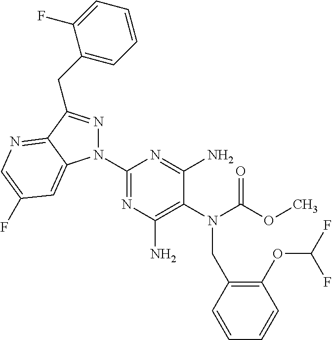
C1(N2N=C(CC3=CC=CC=C3F)C3=NC=C(F)C=C23)=NC(N)=C(N(C(OC)=O)CC2=C(OC(F)F)C=CC=C2)C(N)=N1
